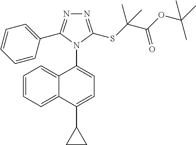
C12=CC=CC=C1C(N1C(C3=CC=CC=C3)=NN=C1SC(C(OC(C)(C)C)=O)(C)C)=CC=C2C1CC1
